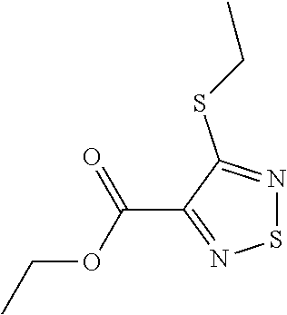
S1N=C(SCC)C(C(=O)OCC)=N1
